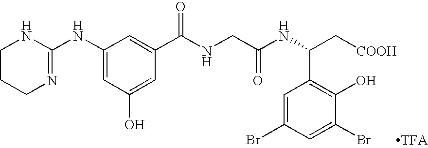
C1(NC2=NCCCN2)=CC(O)=CC(C(NCC(NC(C[COOH])C2=C(O)C(Br)=CC(Br)=C2)=O)=O)=C1
